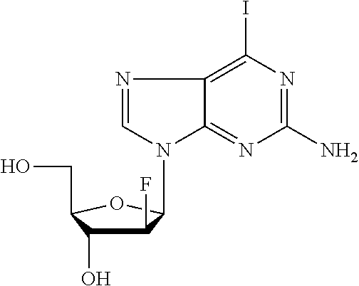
C1(F)C(O)C(CO)OC1N1C=NC2=C(I)N=C(N)N=C12
